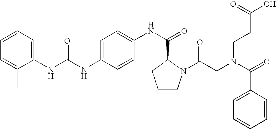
C1=C(NC(NC2=CC=CC=C2C)=O)C=CC(NC(=O)C2N(C(CN(C(=O)C3=CC=CC=C3)CCC(O)=O)=O)CCC2)=C1
